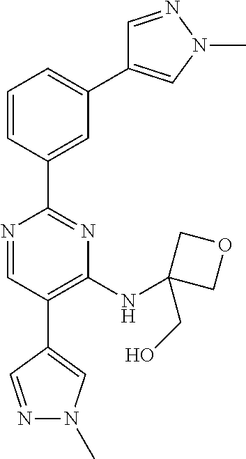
N1=CC(C2=CN(C)N=C2)=C(NC2(CO)COC2)N=C1C1=CC(C2=CN(C)N=C2)=CC=C1
